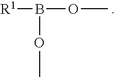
[R1]B(OC)OC
